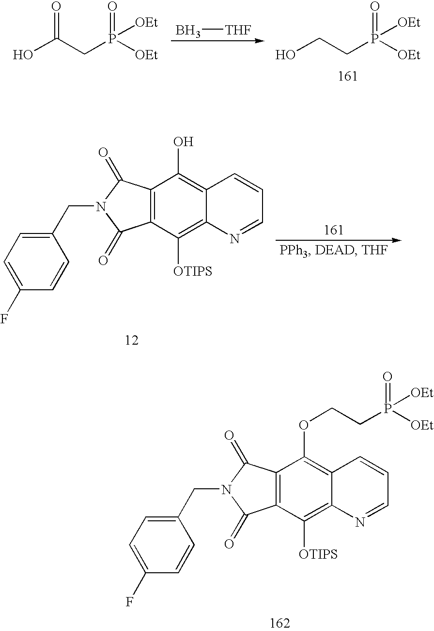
OC(CP([OEt])(=O)[OEt])=O.B[THF].OCCP([OEt])(=O)[OEt].C1(F)=CC=C(CN2C(=O)C3=C(C2=O)C(O)=C2C(=C3[OTIPS])N=CC=C2)C=C1.C1(F)=CC=C(CN2C(=O)C3=C(C2=O)C(OCCP([OEt])([OEt])=O)=C2C(=C3[OTIPS])N=CC=C2)C=C1
